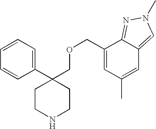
C1=CC=C(C2(COCC3=CC(C)=CC4=CN(C)N=C34)CCNCC2)C=C1
